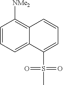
CS(C1=CC=CC2=C([NMe2])C=CC=C12)(=O)=O
